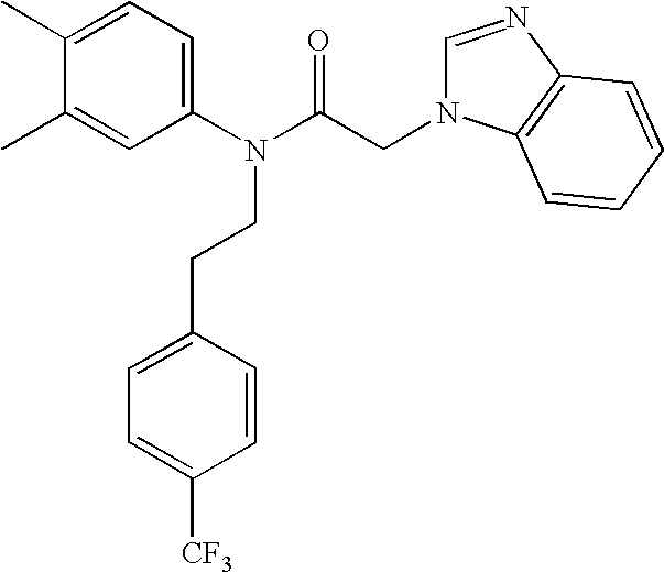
C1(C)=CC=C(N(C(CN2C=NC3=C2C=CC=C3)=O)CCC2=CC=C([CF3])C=C2)C=C1C
